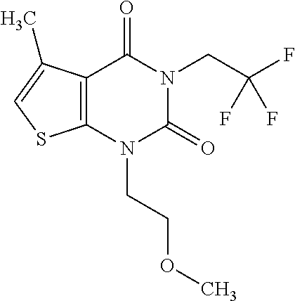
C12=C(N(CCOC)C(=O)N(CC(F)(F)F)C1=O)SC=C2C
